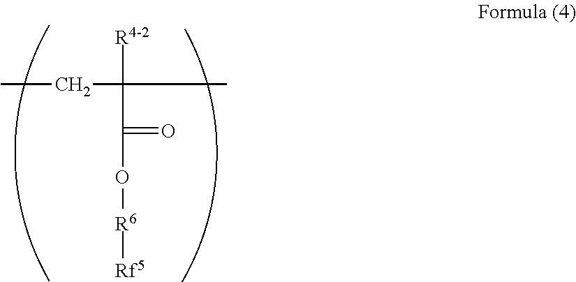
CCC([R4-2])(C)C(=O)O[R6][Rf5]
